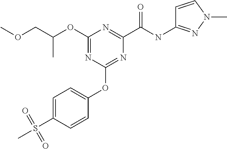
C(C)(COC)OC1=NC(OC2=CC=C(S(C)(=O)=O)C=C2)=NC(C(NC2=NN(C)C=C2)=O)=N1
